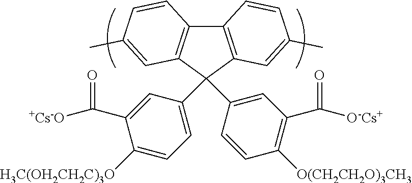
C12=C(C(C3=CC=C([H3C(OH2CH2C)3O])C(C([+Cs-O])=O)=C3)(C3=CC(C([O-Cs+])=O)=C([O(CH2CH2O)3CH3])C=C3)C3=C1C=CC(C)=C3)C=C(C)C=C2
